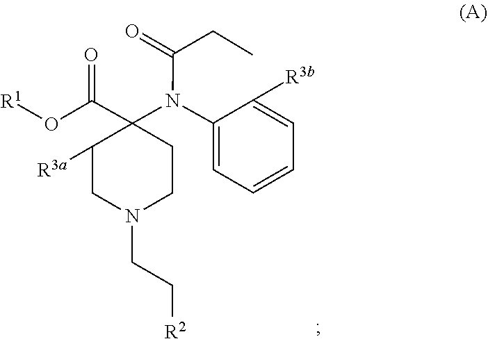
C(C[R2])N1CCC(N(C(=O)CC)C2=CC=CC=C2[R3b])(C(O[R1])=O)C([R3a])C1
